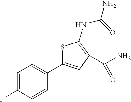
C1=C(F)C=CC(C2=CC(C(N)=O)=C(NC(=O)N)S2)=C1
